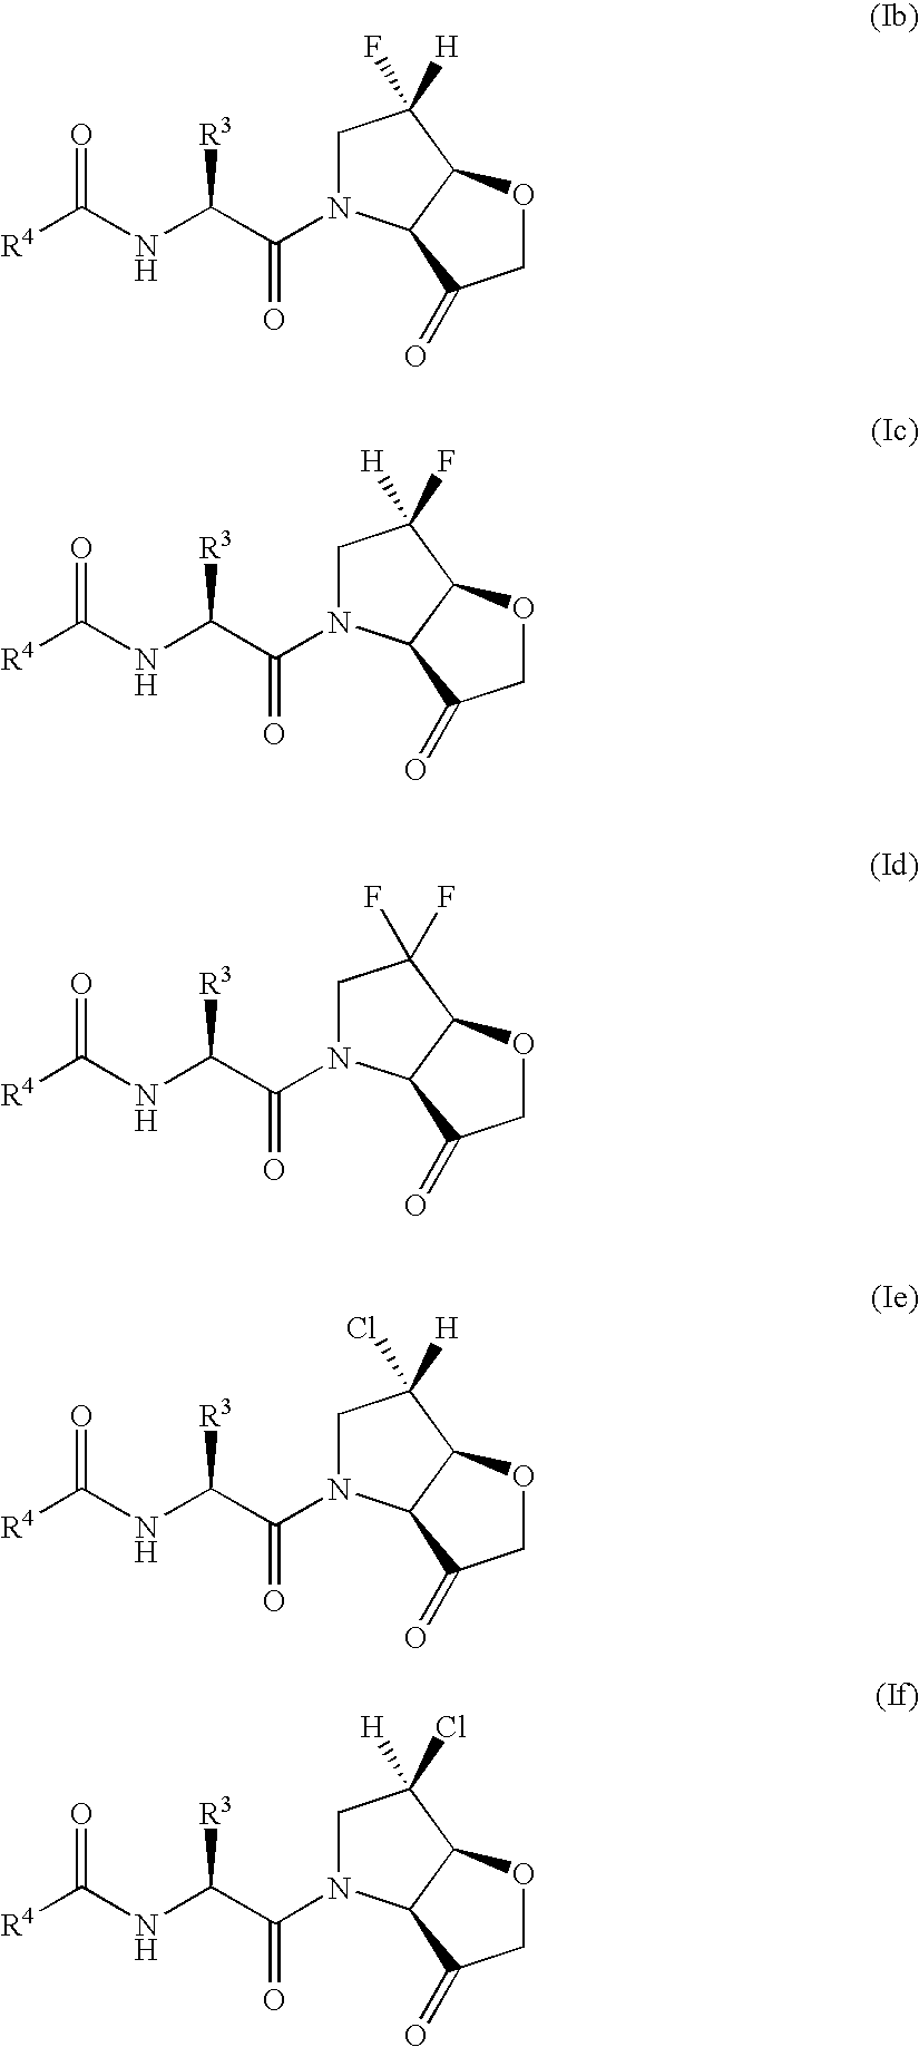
C1N(C(C(NC([R4])=O)[R3])=O)C2C(C1(F)[H])OCC2=O.C1N(C(C(NC([R4])=O)[R3])=O)C2C(C1([H])F)OCC2=O.C1N(C(C(NC([R4])=O)[R3])=O)C2C(C1(F)F)OCC2=O.C1N(C(C(NC([R4])=O)[R3])=O)C2C(C1(Cl)[H])OCC2=O.C1N(C(C(NC([R4])=O)[R3])=O)C2C(C1([H])Cl)OCC2=O
